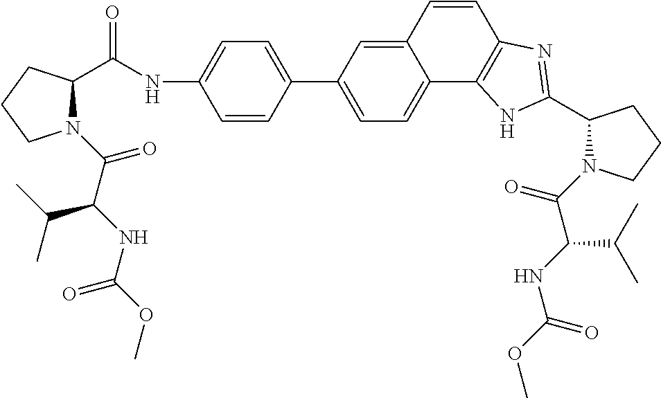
C1=C(C2=CC=C3C(=C2)C=CC2=C3NC(C3N(C(C(NC(OC)=O)C(C)C)=O)CCC3)=N2)C=CC(NC(C2N(C(C(NC(OC)=O)C(C)C)=O)CCC2)=O)=C1
